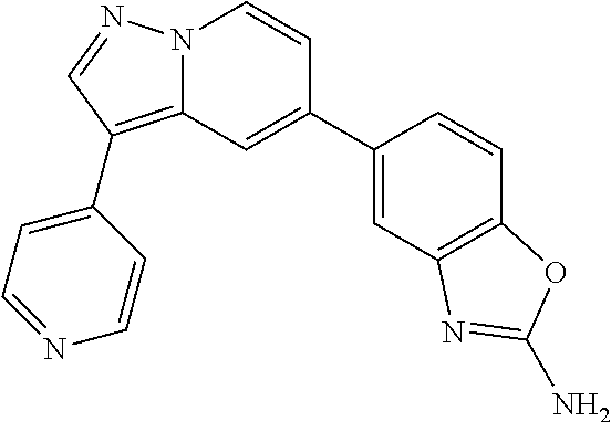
C1(C2=CC3=C(C4=CC=NC=C4)C=NN3C=C2)=CC2=C(C=C1)OC(N)=N2
